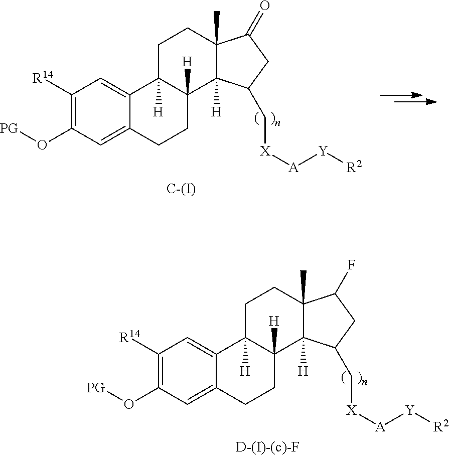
C1([R14])=C(O[PG])C=C2C(=C1)C1([H])C([H])(CC2)C2([H])C(C)(CC1)C(F)CC2C[X][A][Y][R2].[D-(I)-(c)-F].C1([R14])=C(O[PG])C=C2C(=C1)C1([H])C([H])(CC2)C2([H])C(C)(CC1)C(=O)CC2C[X][A][Y][R2].[C-(I)]
